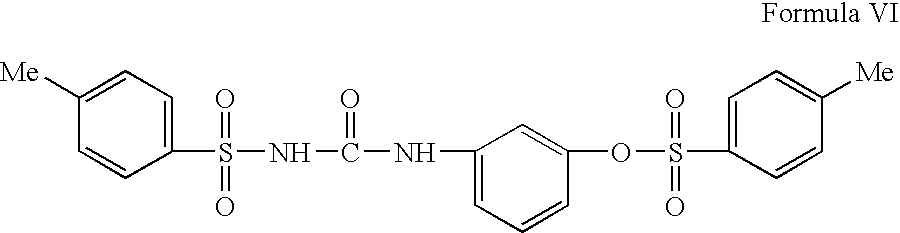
C1([Me])=CC=C(S(NC(NC2=CC=CC(OS(C3=CC=C([Me])C=C3)(=O)=O)=C2)=O)(=O)=O)C=C1
